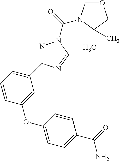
N1=C(C2=CC=CC(OC3=CC=C(C(=O)N)C=C3)=C2)N=CN1C(=O)N1COCC1(C)C
